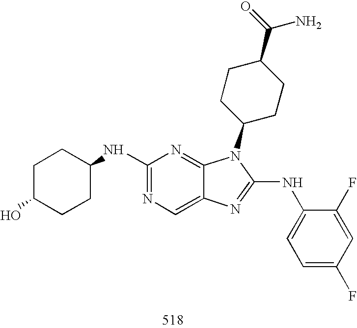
C1(NC2CCC(O)CC2)=NC=C2C(=N1)N(C1CCC(C(=O)N)CC1)C(NC1=CC=C(F)C=C1F)=N2
